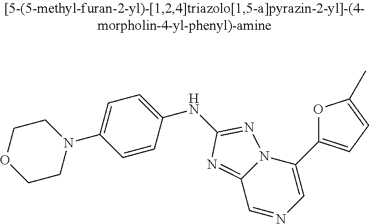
C1CN(C2=CC=C(NC3=NN4C(C5=CC=C(C)O5)=CN=CC4=N3)C=C2)CCO1
